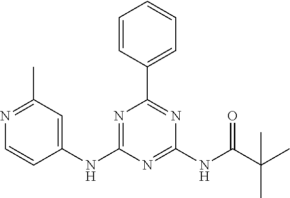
C1=CC(C2=NC(NC(C(C)(C)C)=O)=NC(NC3=CC(C)=NC=C3)=N2)=CC=C1
